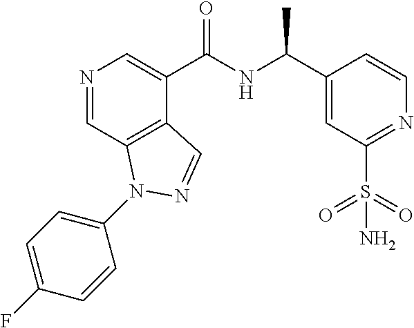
N1=CC2=C(C(C(NC(C3=CC(S(=O)(=O)N)=NC=C3)C)=O)=C1)C=NN2C1=CC=C(F)C=C1
